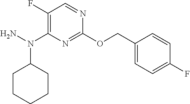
C1(F)=C(N(N)C2CCCCC2)N=C(OCC2=CC=C(F)C=C2)N=C1
